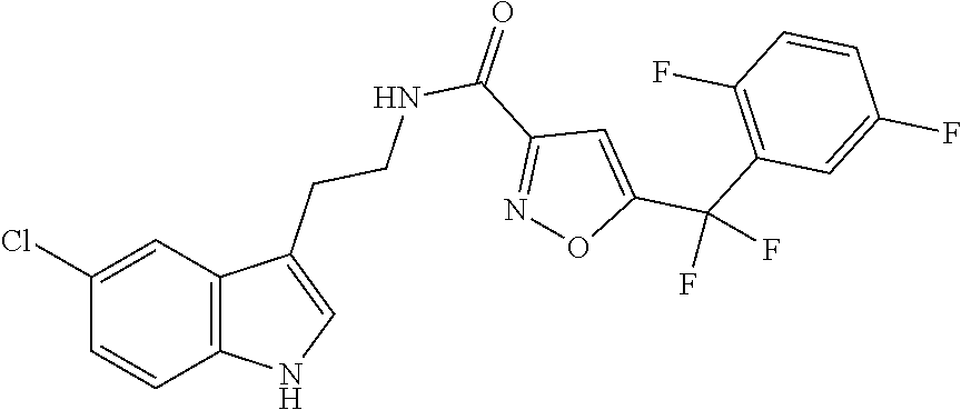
C12=C(C=C(Cl)C=C1)C(CCNC(C1=NOC(C(C3=C(F)C=CC(F)=C3)(F)F)=C1)=O)=CN2
